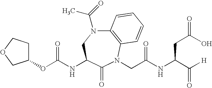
C12=C(N(CC(NC(C([H])=O)CC(=O)O)=O)C(=O)C(NC(OC3CCOC3)=O)CN1C(=O)C)C=CC=C2
